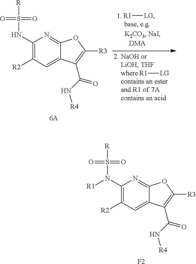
C1(N(S([R])(=O)=O)[R1])=C([R2])C=C2C(=N1)OC([R3])=C2C(=O)N[R4].[F2].C1(NS([R])(=O)=O)=C([R2])C=C2C(=N1)OC([R3])=C2C(=O)N[R4].[R1][LG].[R1][LG]
